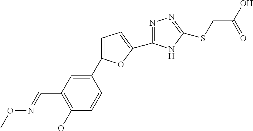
C1=C(C2=CC(C=NOC)=C(OC)C=C2)OC(C2=NN=C(SCC(O)=O)N2)=C1
